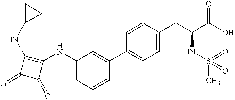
C1(NC2=CC=CC(C3=CC=C(CC(C(O)=O)NS(=O)(C)=O)C=C3)=C2)=C(NC2CC2)C(=O)C1=O
